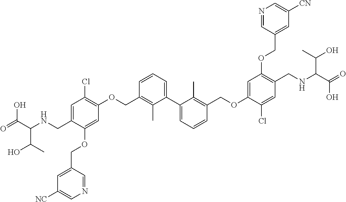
C1=C(CNC(C(=O)O)C(C)O)C(OCC2=CC([NC])=CN=C2)=CC(OCC2=C(C)C(C3=CC=CC(COC4=CC(OCC5=CC([CN])=CN=C5)=C(CNC(C(=O)O)C(C)O)C=C4Cl)=C3C)=CC=C2)=C1Cl
